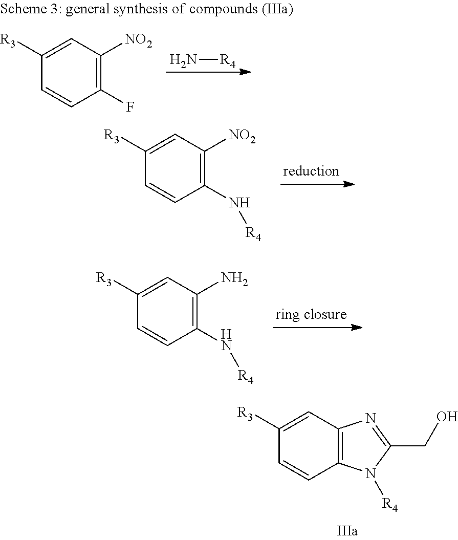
C1(N[R4])=C([NO2])C=C([R3])C=C1.N[R4].C1(F)=C([NO2])C=C([R3])C=C1.C1(N[R4])=C(N)C=C([R3])C=C1.C12=C(C=C([R3])C=C1)N=C(CO)N2[R4]
